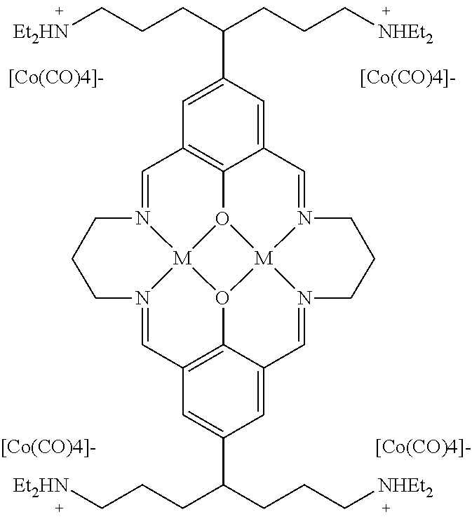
[[Co(CO)4]-].[[Co(CO)4]-].C1=N2[M]34O5C6=C1C=C(C(CCC[Et2HN])CCC[NHEt2])C=C6C=N1[M]56O3C3=C(C=N4CCC2)C=C(C(CCC[Et2HN])CCC[NHEt2])C=C3C=N6CCC1.[[Co(CO)4]-].[[Co(CO)4]-]
